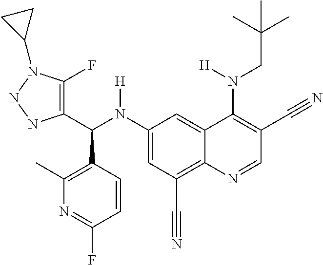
C1(N(C(C2=C(F)N(C3CC3)NN2)C2=C(C)N=C(F)C=C2)[H])=CC(C#N)=C2C(=C1)C(N(CC(C)(C)C)[H])=C(C#N)C=N2
